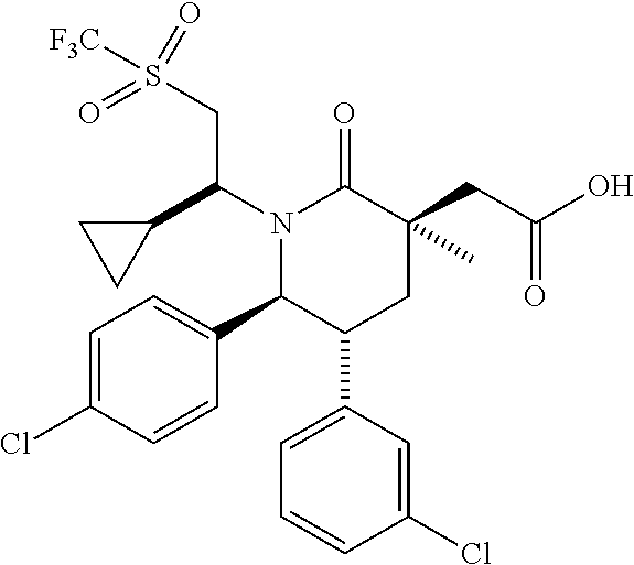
C1=C(Cl)C=CC(C2C(C3=CC=CC(Cl)=C3)CC(C)(CC(O)=O)C(=O)N2C(CS(=O)(=O)[F3C])C2CC2)=C1
